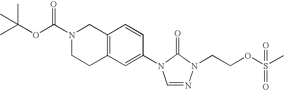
C1(N2C=NN(CCOS(C)(=O)=O)C2=O)=CC2=C(C=C1)CN(C(OC(C)(C)C)=O)CC2
